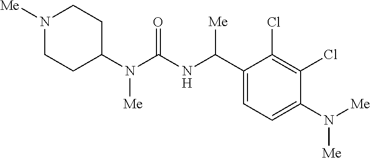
N1([Me])CCC(N(C(NC(C2=CC=C(N([Me])[Me])C(Cl)=C2Cl)[Me])=O)[Me])CC1
